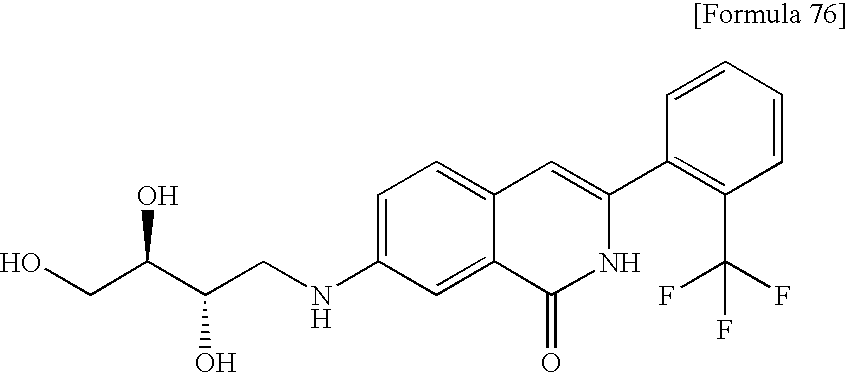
C1=CC=CC(C2=CC3=CC=C(NCC(C(CO)O)O)C=C3C(=O)N2)=C1C(F)(F)F
